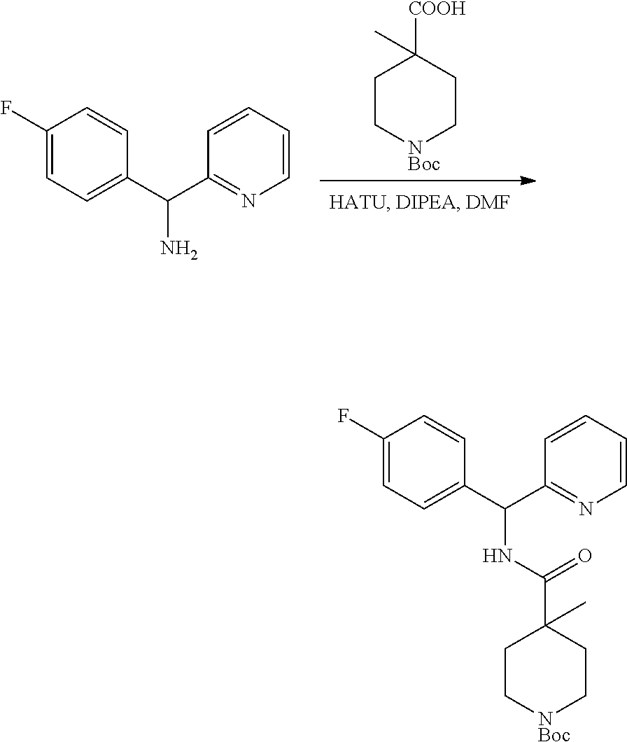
C1C[NBoc]CCC1([COOH])C.C(C1=NC=CC=C1)(N)C1=CC=C(F)C=C1.C1C[NBoc]CCC1(C(NC(C1=NC=CC=C1)C1=CC=C(F)C=C1)=O)C
